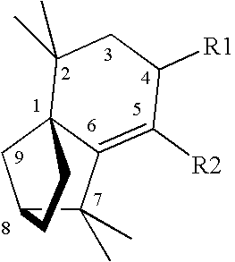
C12C(C)(C)C3=C([R2])C([R1])CC(C)(C)C3(C1)CC2
